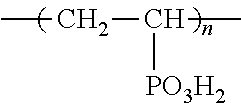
CCC(C)[PO3H2]
